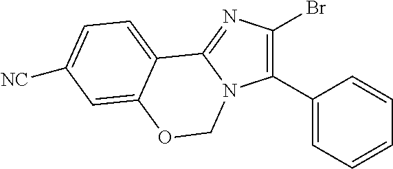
C1(C2=CC=CC=C2)=C(Br)N=C2N1COC1=CC([NC])=CC=C21
